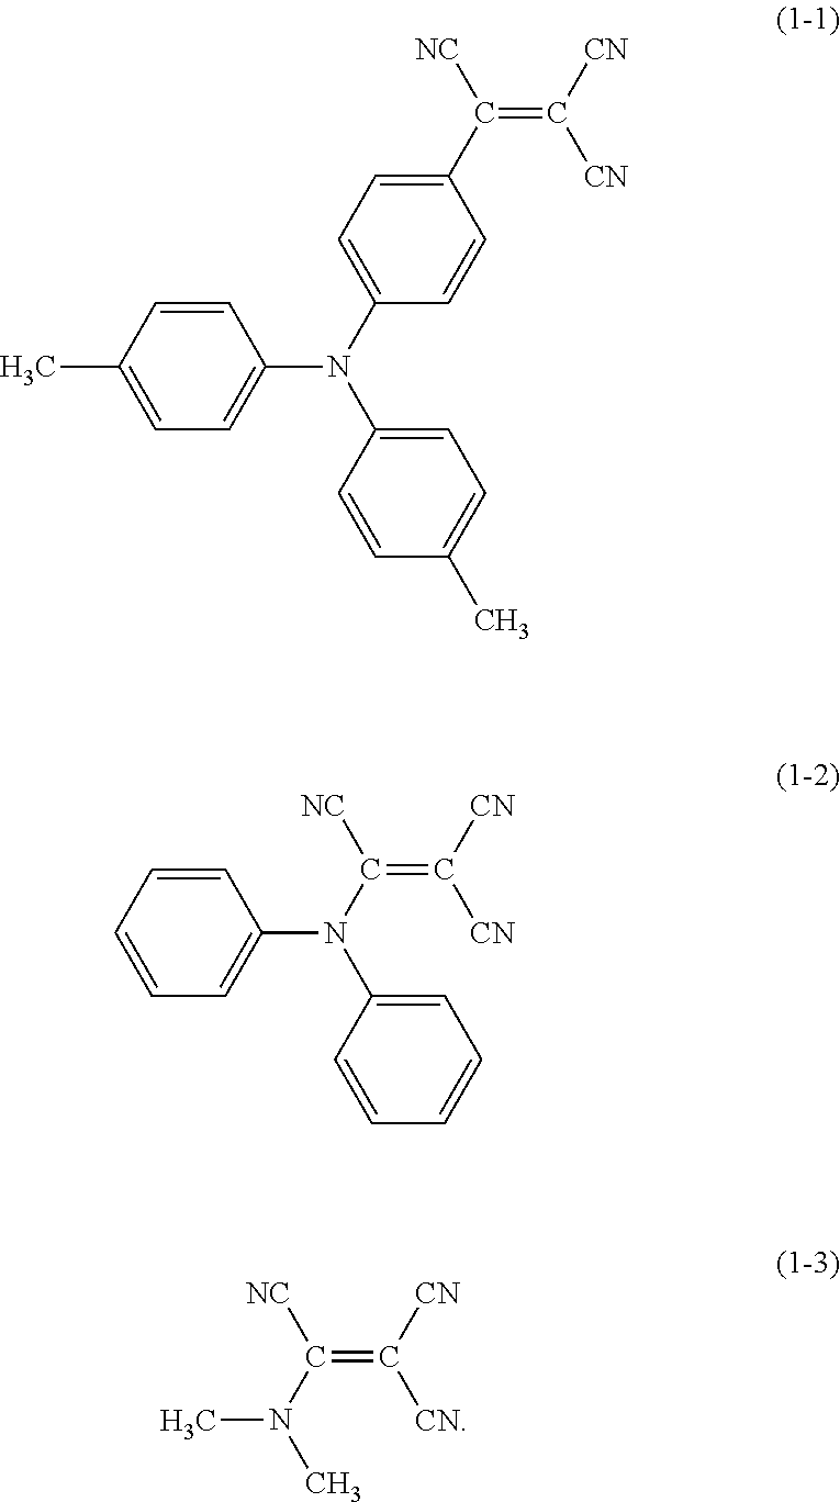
C1=CC(C)=CC=C1N(C1=CC=C(C)C=C1)C1=CC=C(C([NC])=C([CN])[CN])C=C1.C1=CC=CC=C1N(C1=CC=CC=C1)C([NC])=C([CN])[CN].CN(C)C([NC])=C([CN])[CN]
